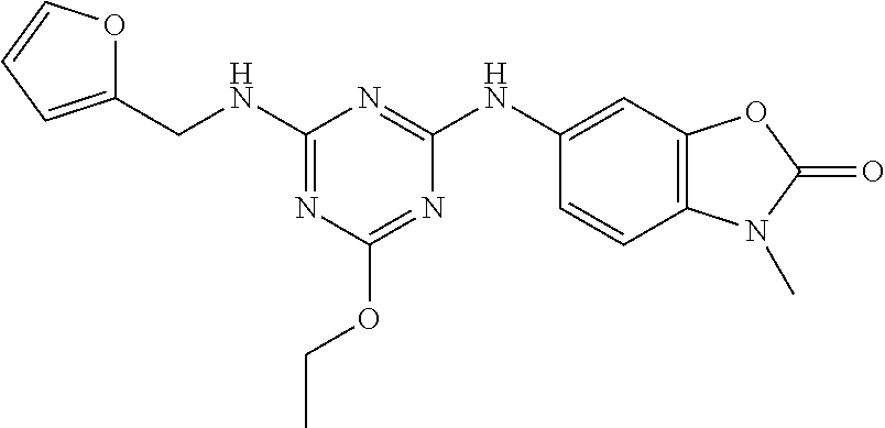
C1(NCC2=CC=CO2)=NC(OCC)=NC(NC2=CC3=C(C=C2)N(C)C(=O)O3)=N1
